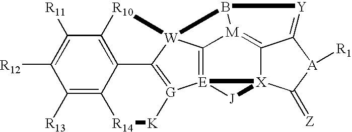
C1([R13])=C2C3=C(C([R11])=C1[R12])[R10][W]14C5=[E]6([G](=C31)[K][R14]2)[X]1(C2=[M]5B4[Y]=C2[A]([R1])C1=[Z])[J]6
